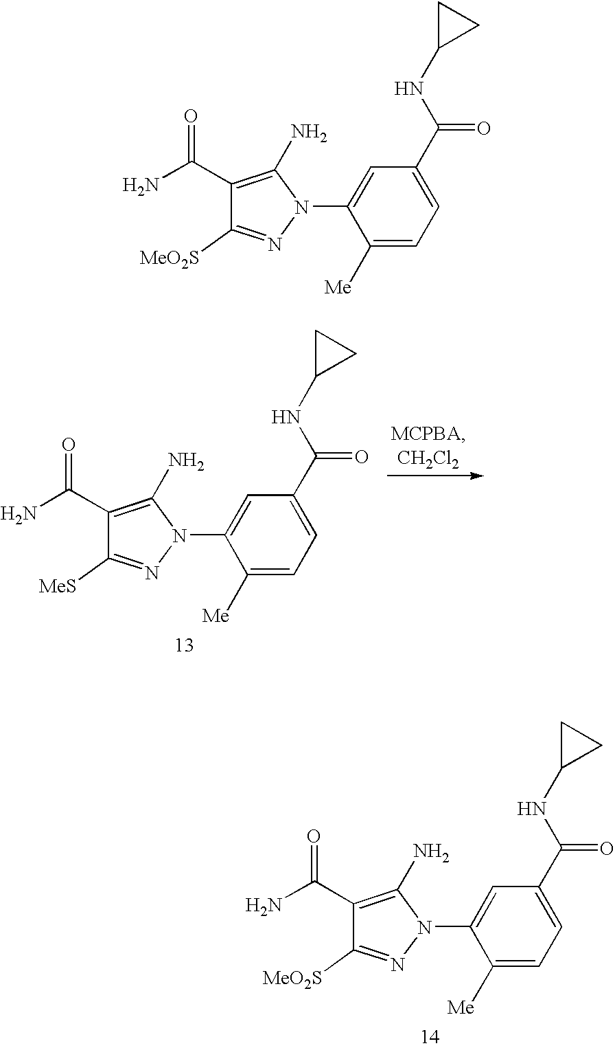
C1(C(N)=O)=C(N)N(C2=CC(C(NC3CC3)=O)=CC=C2[Me])N=C1[MeS].C1(C(N)=O)=C(N)N(C2=CC(C(NC3CC3)=O)=CC=C2[Me])N=C1[MeO2S].C1(C(N)=O)=C(N)N(C2=CC(C(NC3CC3)=O)=CC=C2[Me])N=C1[MeO2S]
